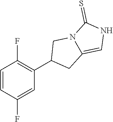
C1=CC(F)=CC(C2CC3=CNC(=S)N3C2)=C1F
